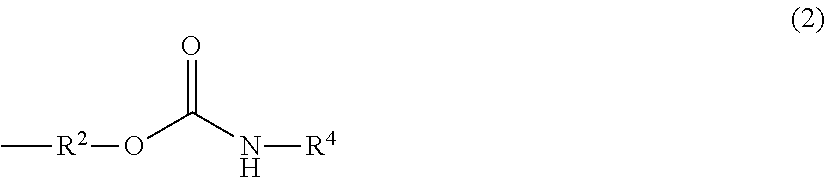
O(C(N[R4])=O)[R2]C
